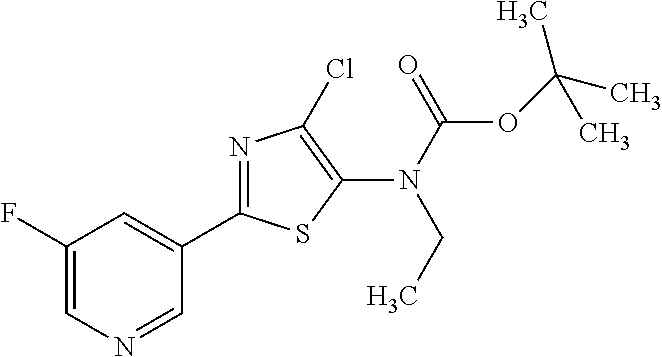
C1(F)=CN=CC(C2=NC(Cl)=C(N(C(=O)OC(C)(C)C)CC)S2)=C1
